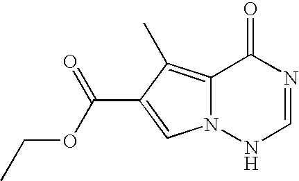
C12=C(C)C(C(=O)OCC)=CN1NC=NC2=O
